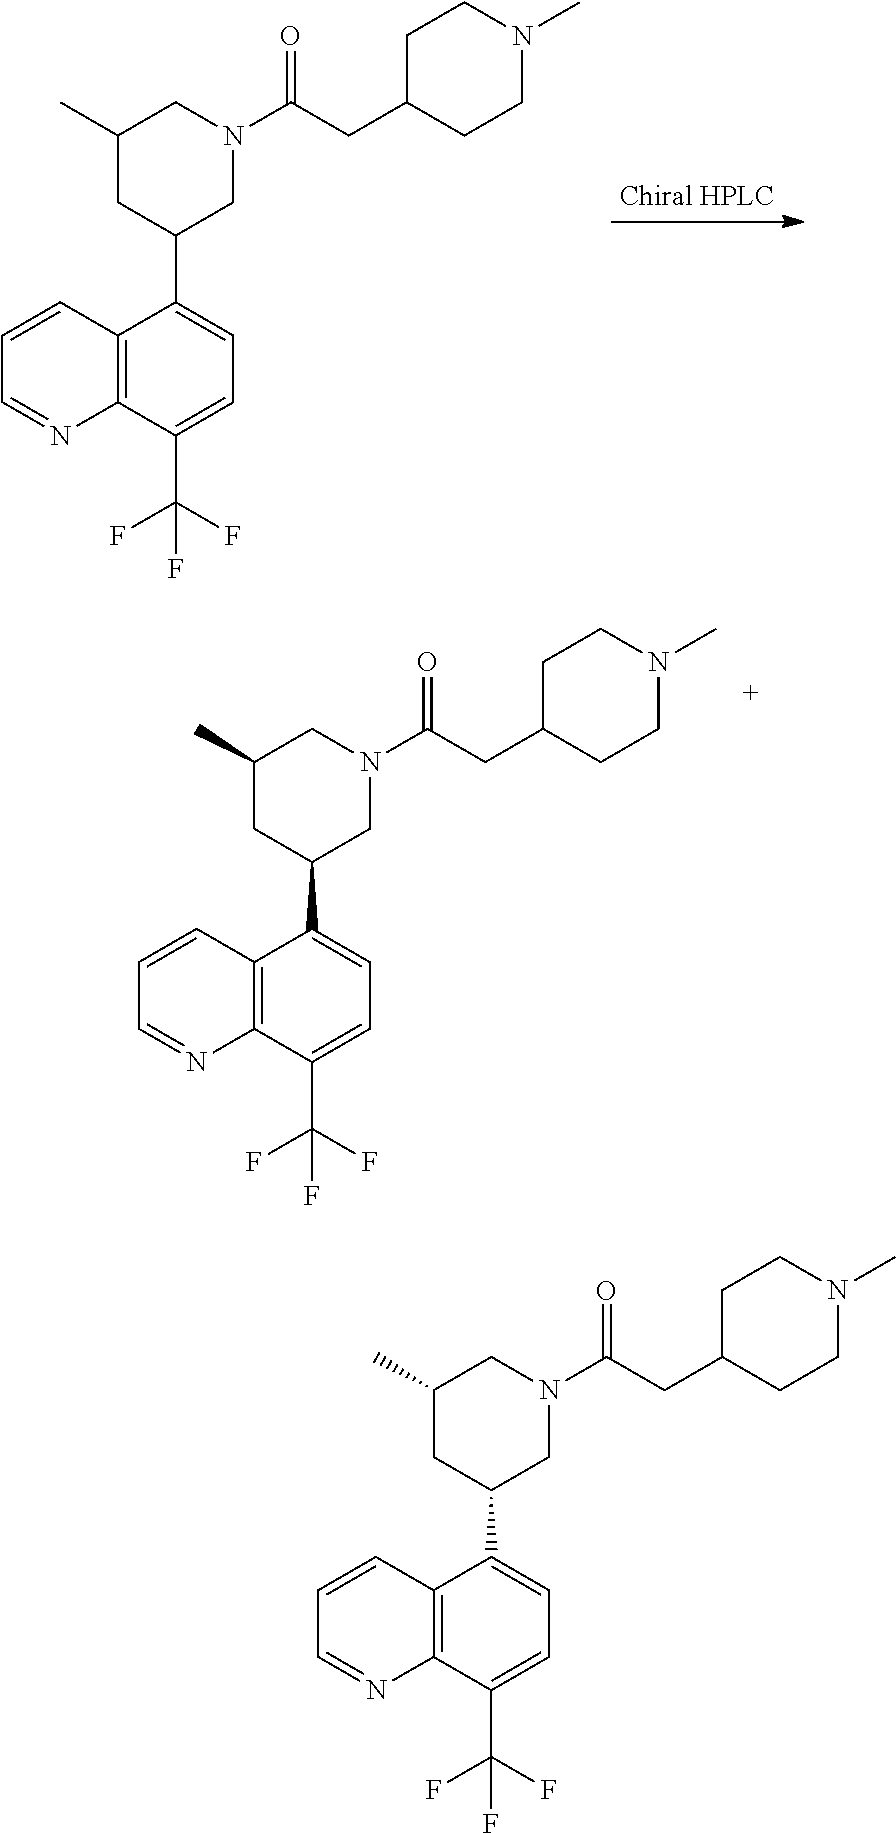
C1=CC2=C(N=C1)C(C(F)(F)F)=CC=C2C1CN(C(CC2CCN(C)CC2)=O)CC(C)C1.C1=CC2=C(N=C1)C(C(F)(F)F)=CC=C2C1CN(C(CC2CCN(C)CC2)=O)CC(C)C1.C1=CC2=C(N=C1)C(C(F)(F)F)=CC=C2C1CN(C(CC2CCN(C)CC2)=O)CC(C)C1
